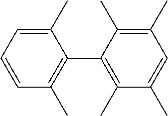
C1(C)=CC=CC(C)=C1C1=C(C)C(C)=CC(C)=C1C
